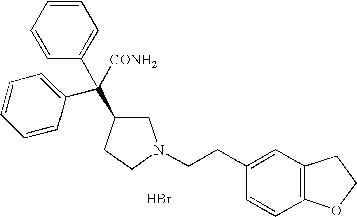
C1=CC=CC(C(C2CN(CCC3=CC4=C(C=C3)OCC4)CC2)(C2=CC=CC=C2)[CONH2])=C1.Br
